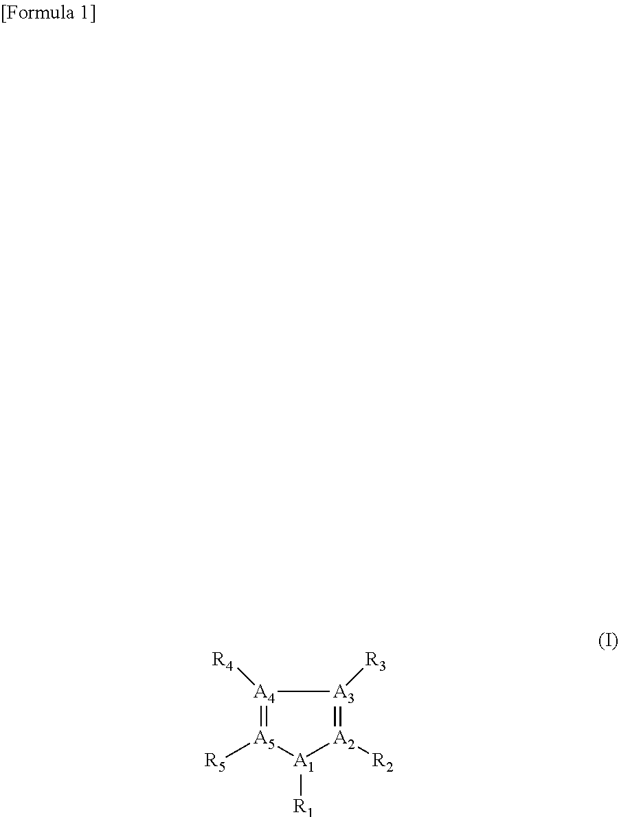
[A4]1([R4])=[A5]([R5])[A1]([R1])[A2]([R2])=[A3]1[R3]
